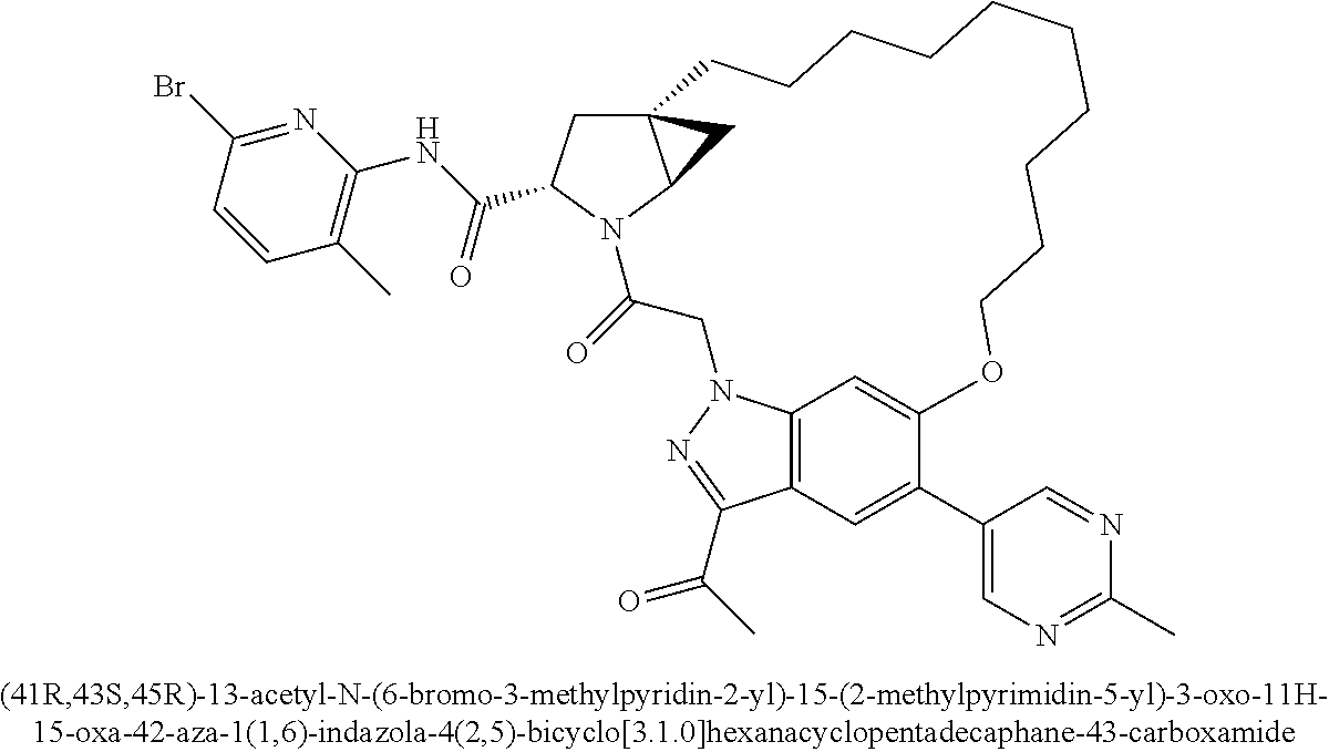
C12=C3C=C(C4=CN=C(C)N=C4)C(=C1)OCCCCCCCCCCC14CC(C(NC5=C(C)C=CC(Br)=N5)=O)N(C(=O)CN2N=C3C(=O)C)C1C4
